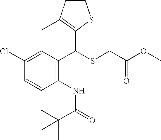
C1(C(SCC(=O)OC)C2=C(C)C=CS2)=C(NC(=O)C(C)(C)C)C=CC(Cl)=C1
